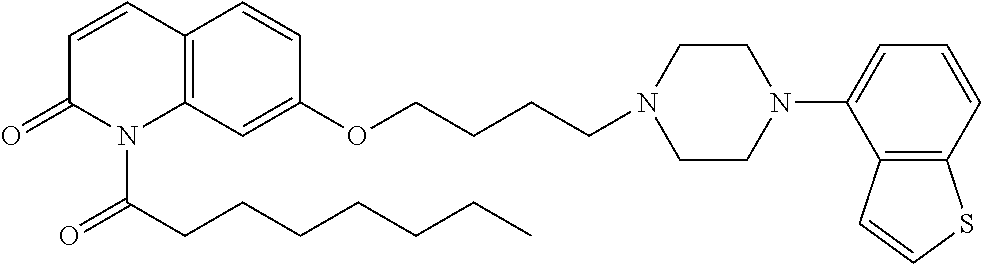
C12=C(C=C(OCCCCN3CCN(C4=CC=CC5=C4C=CS5)CC3)C=C1)N(C(CCCCCCC)=O)C(=O)C=C2
